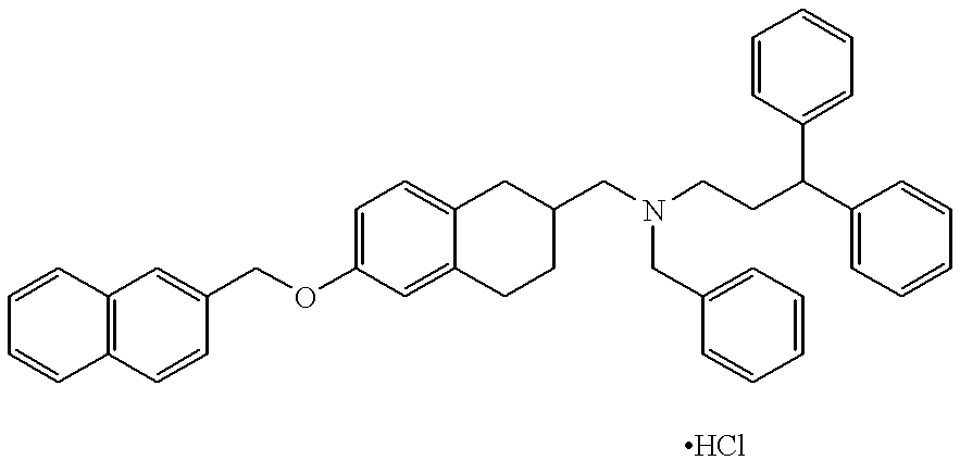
C1=CC2=C(C=C1)C=C(COC1=CC=C3C(=C1)CCC(CN(CC1=CC=CC=C1)CCC(C1=CC=CC=C1)C1=CC=CC=C1)C3)C=C2
